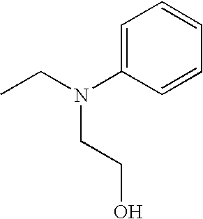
C1=C(N(CCO)CC)C=CC=C1
